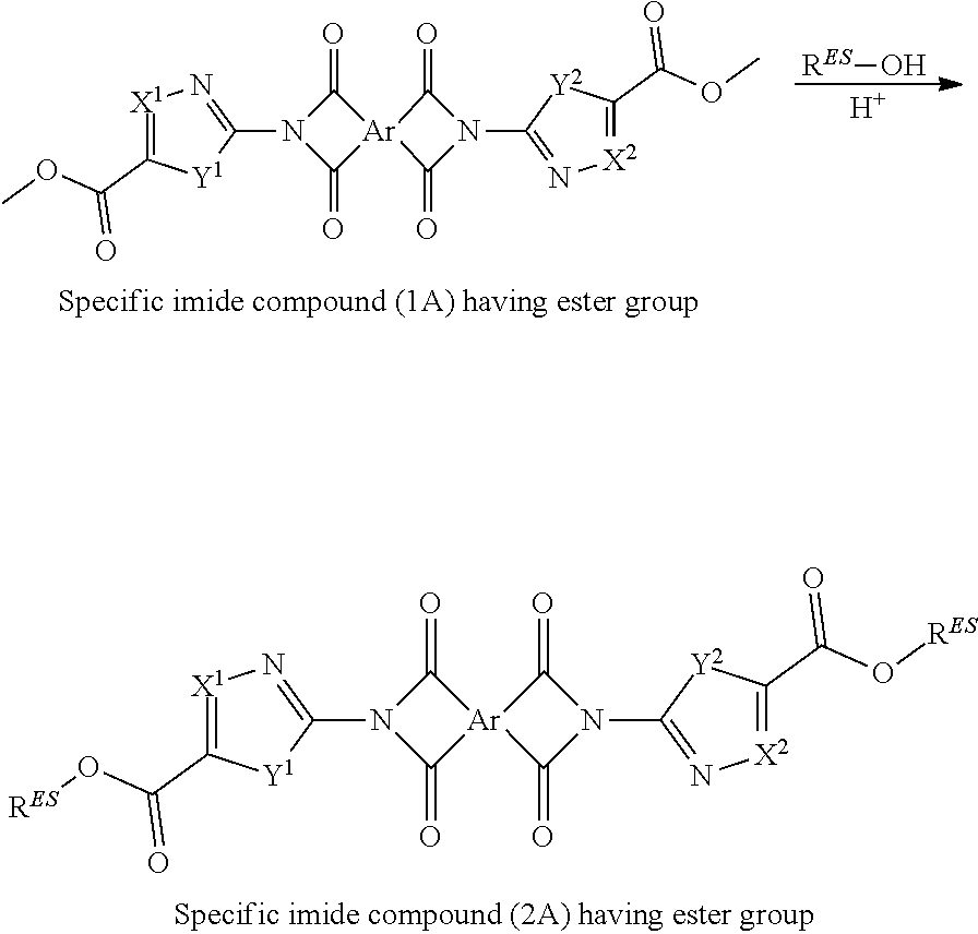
[RES]O.[H].[X1]1=C(C(OC)=O)[Y1]C(N2C(=O)[Ar]3(C2=O)C(=O)N(C2=N[X2]=C(C(OC)=O)[Y2]2)C3=O)=N1.[X1]1=C(C(O[RES])=O)[Y1]C(N2C(=O)[Ar]3(C2=O)C(=O)N(C2=N[X2]=C(C(O[RES])=O)[Y2]2)C3=O)=N1
